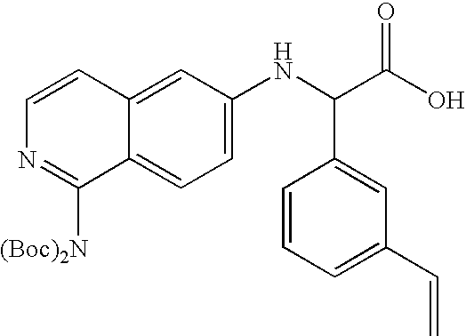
C1=C(NC(C(O)=O)C2=CC(C=C)=CC=C2)C=C2C(=C1)C([(Boc)2N])=NC=C2
